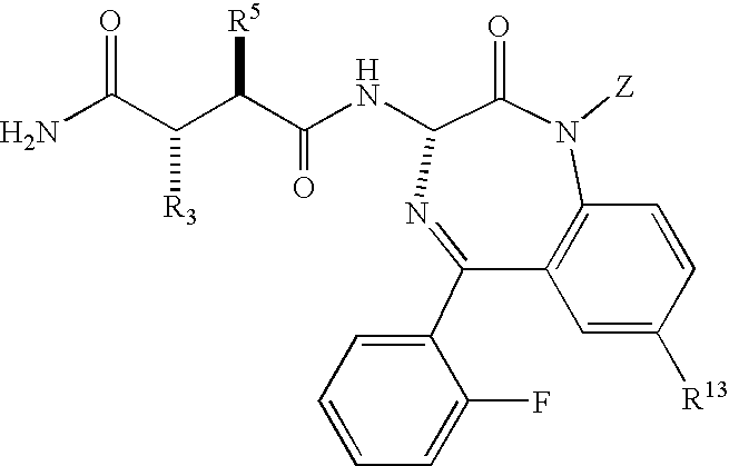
N1([Z])C(=O)C(NC(C([R5])C(C(N)=O)[R3])=O)N=C(C2=CC=CC=C2F)C2=C1C=CC([R13])=C2
